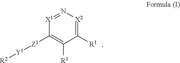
[X1]1=N[X2]=C([R1])C([R1])=C1[Z1][Y1][R2]
